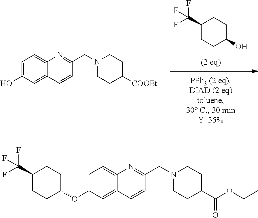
C1(C(F)(F)F)CCC(O)CC1.C1=C(O)C=C2C(=C1)N=C(CN1CCC([COOEt])CC1)C=C2.C1=C(OC2CCC(C(F)(F)F)CC2)C=C2C(=C1)N=C(CN1CCC(C(OCC)=O)CC1)C=C2
